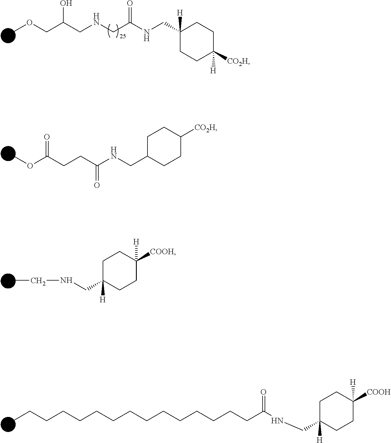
COC(CCC(NCC1CCC([CO2H])CC1)=O)=O.CCCCCCCCCCCCCCCC(NCC1([H])CCC([COOH])([H])CC1)=O.COCC(CNCC(NCC1([H])CCC([CO2H])([H])CC1)=O)O.CCNCC1([H])CCC([H])([COOH])CC1
